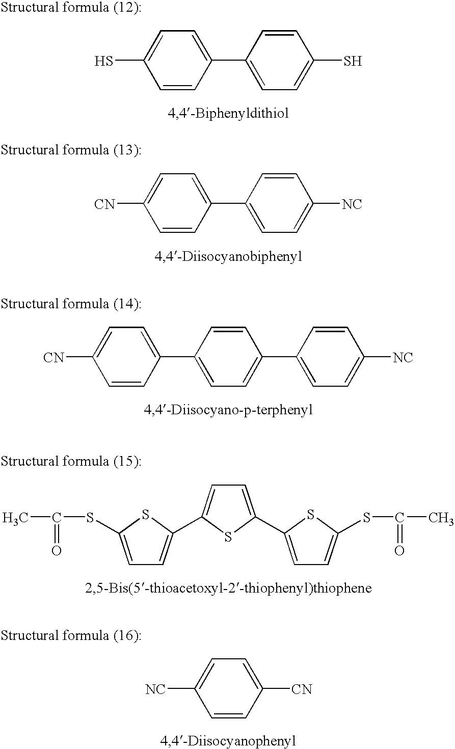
C1=CC(C2=CC=C(S)C=C2)=CC=C1S.C1=CC(C2=CC=C([NC])C=C2)=CC=C1[CN].C1=CC(C2=CC=C(C3=CC=C([NC])C=C3)C=C2)=CC=C1[CN].CC(SC1=CC=C(C2=CC=C(C3=CC=C(SC(C)=O)S3)S2)S1)=O.C1=CC([CN])=CC=C1[NC]
